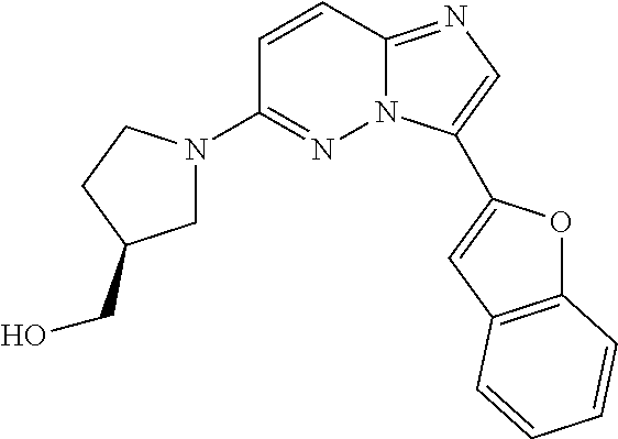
C1=CC2=NC=C(C3=CC4=C(O3)C=CC=C4)N2N=C1N1CC(CO)CC1
